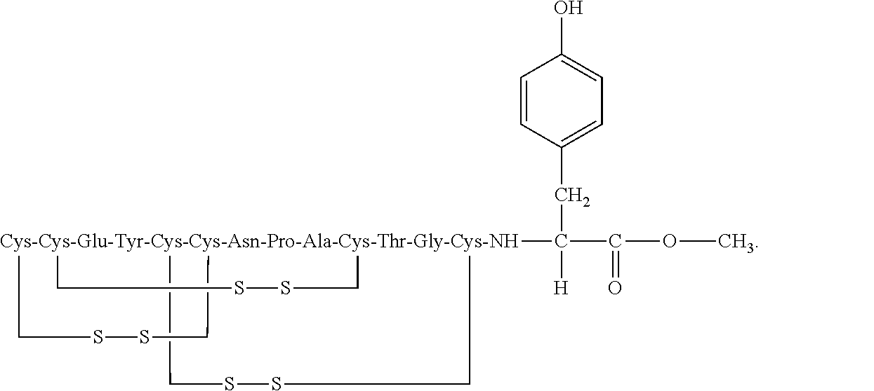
C(CC1=CC=C(O)C=C1)([H])(C(OC)=O)[Cys-Cys-Glu-Tyr-Cys-Cys-Asn-Pro-Ala-Cys-Thr-Gly-Cys-NH]123(CSSC1)(CSSC2)CSSC3
